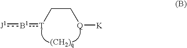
[J1]:[B1]:[T]CC[Q][K]
